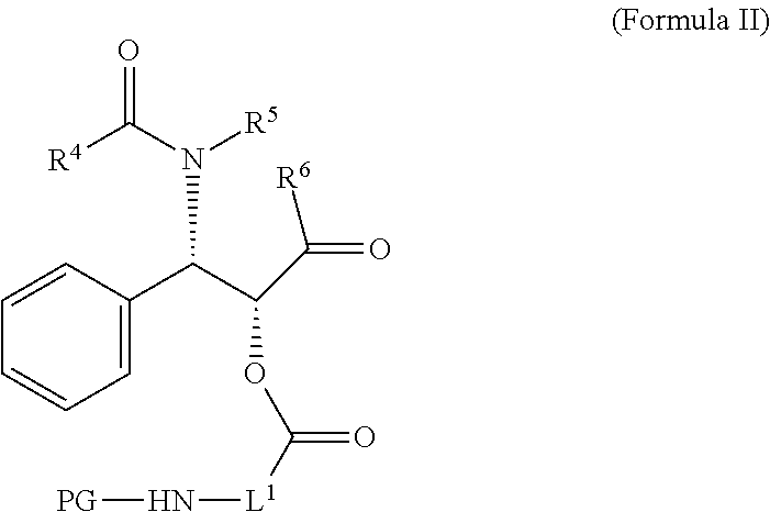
C1=C(C(N(C(=O)[R4])[R5])C(OC([L1]N[PG])=O)C(=O)[R6])C=CC=C1
